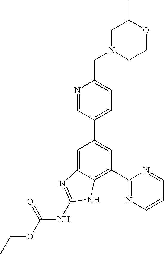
C1(C2=NC=CC=N2)=C2C(=CC(C3=CC=C(CN4CCOC(C)C4)N=C3)=C1)N=C(NC(OCC)=O)N2
